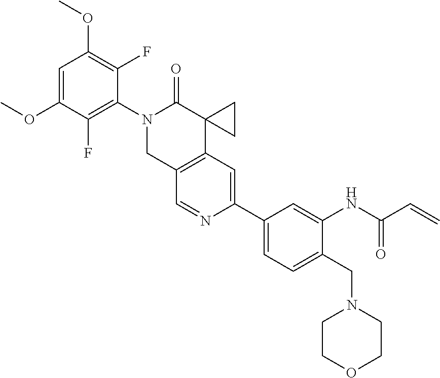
C1=C(OC)C(F)=C(N2CC3=C(C4(C2=O)CC4)C=C(C2=CC=C(CN4CCOCC4)C(NC(C=C)=O)=C2)N=C3)C(F)=C1OC
